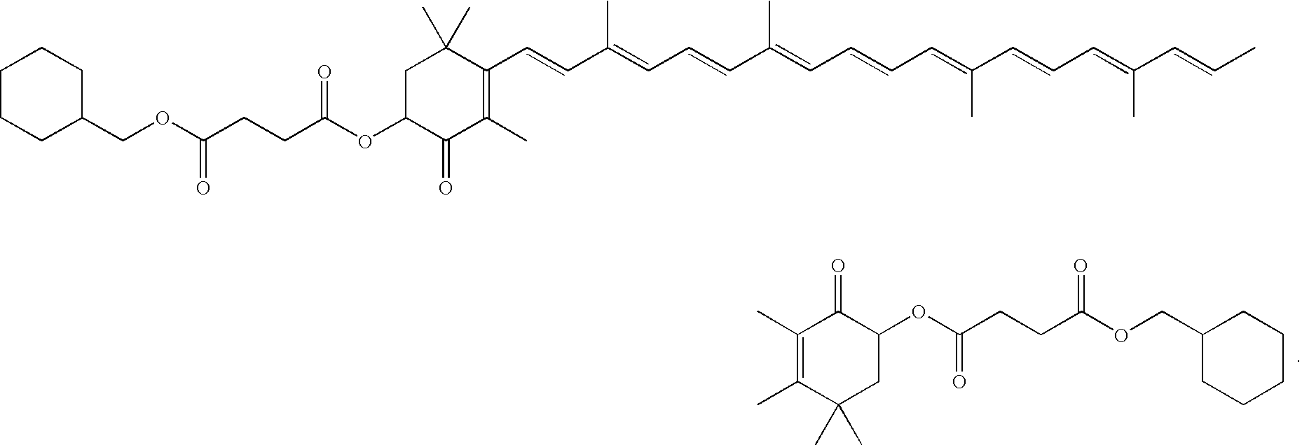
C1C(OC(CCC(OCC2CCCCC2)=O)=O)C(=O)C(C)=C(C)C1(C)C.C1C(OC(CCC(OCC2CCCCC2)=O)=O)C(=O)C(C)=C(C=CC(=CC=CC(=CC=CC=C(C=CC=C(C=CC)C)C)C)C)C1(C)C
